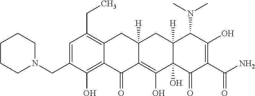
C1=C(CN2CCCCC2)C(O)=C2C(=C1CC)CC1([H])C(=C(O)C3(O)C([H])(C1)C(N(C)C)C(O)=C(C(N)=O)C3=O)C2=O
